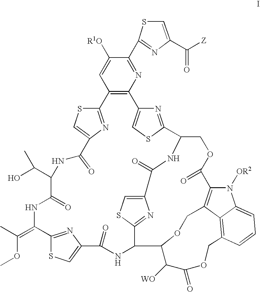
C12=C(N=C(C3=NC(C([Z])=O)=CS3)C([R1O])=C1)C1=CSC(=N1)C1NC(=O)C3=CSC(=N3)C(NC(=O)C3=CSC(=N3)C(=C(OC)C)NC(=O)C(C(O)C)NC(=O)C3=CSC2=N3)C2OCC3=C(C(=O)OC1)N([OR2])C1=CC=CC(=C31)COC(=O)C2[WO]
